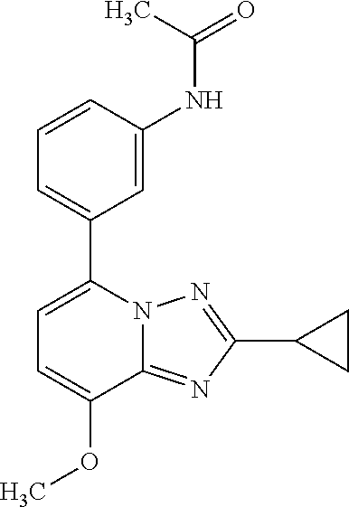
C1=C(OC)C2=NC(C3CC3)=NN2C(C2=CC=CC(NC(=O)C)=C2)=C1
